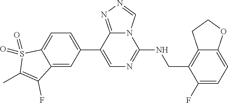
C1(C2=CC=C3C(=C2)C(F)=C(C)S3(=O)=O)=CN=C(NCC2=C3C(=CC=C2F)OCC3)N2C1=NN=C2
